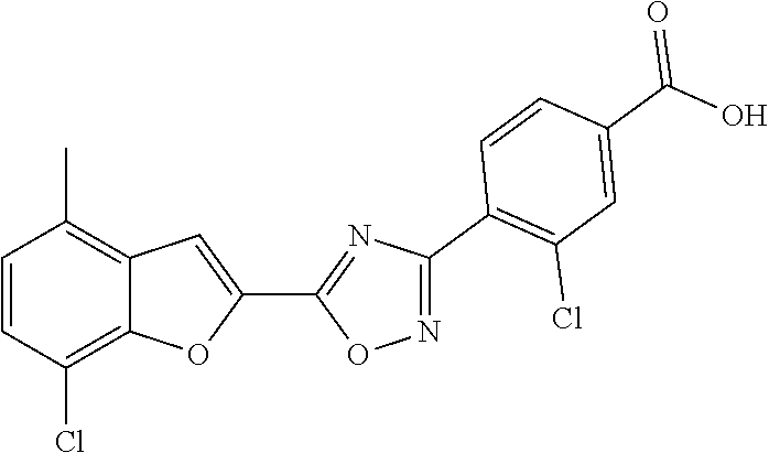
C1=CC(Cl)=C2C(=C1C)C=C(C1=NC(C3=C(Cl)C=C(C(O)=O)C=C3)=NO1)O2
